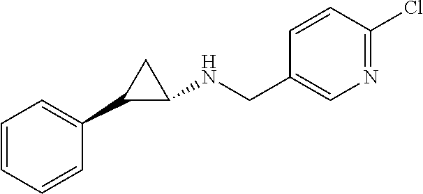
C1=CC=CC(C2C(NCC3=CN=C(Cl)C=C3)C2)=C1
